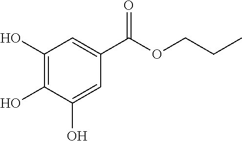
C1(O)=C(O)C(O)=CC(C(OCCC)=O)=C1
